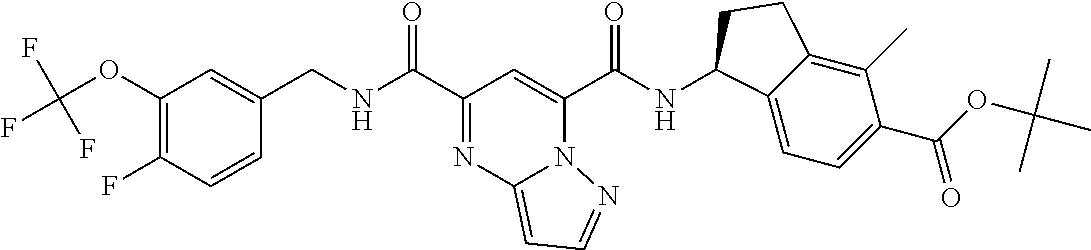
C1(OC(F)(F)F)=C(F)C=CC(CNC(C2=NC3=CC=NN3C(C(NC3C4=CC=C(C(OC(C)(C)C)=O)C(C)=C4CC3)=O)=C2)=O)=C1
